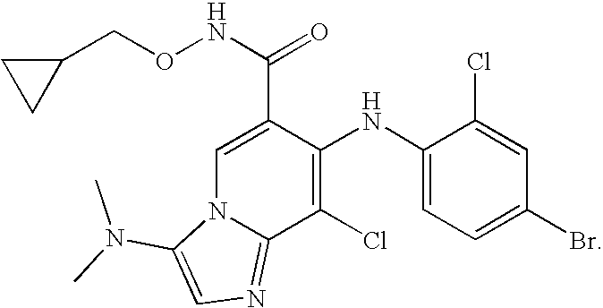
C1=C(C(NOCC2CC2)=O)C(NC2=CC=C(Br)C=C2Cl)=C(Cl)C2=NC=C(N(C)C)N12
